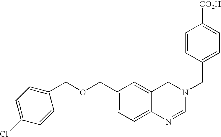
C(C1=CC=C2C(=C1)CN(CC1=CC=C([CO2H])C=C1)C=N2)OCC1=CC=C(Cl)C=C1
